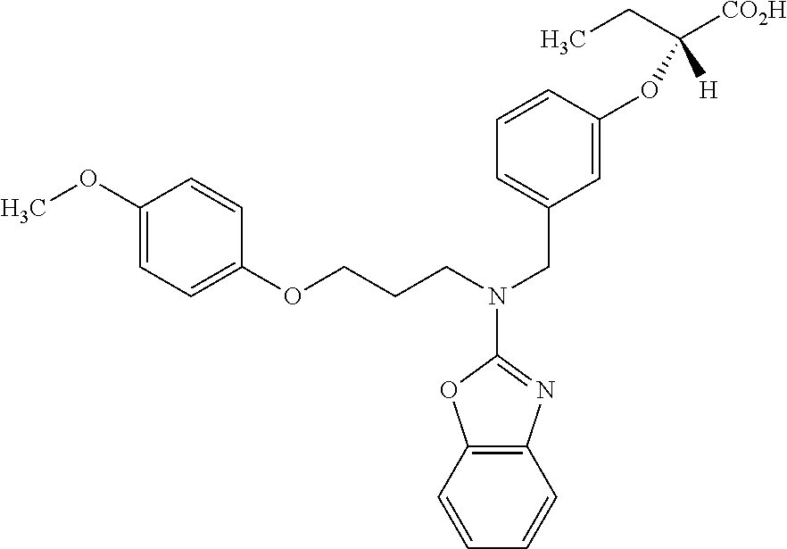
C1(OC)=CC=C(OCCCN(CC2=CC=CC(OC(CC)([CO2H])[H])=C2)C2=NC3=C(C=CC=C3)O2)C=C1
